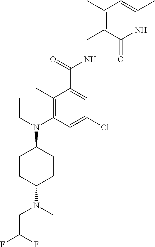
C1CC(N(C)CC(F)F)CCC1N(CC)C1=C(C)C(C(=O)NCC2=C(C)C=C(C)NC2=O)=CC(Cl)=C1
